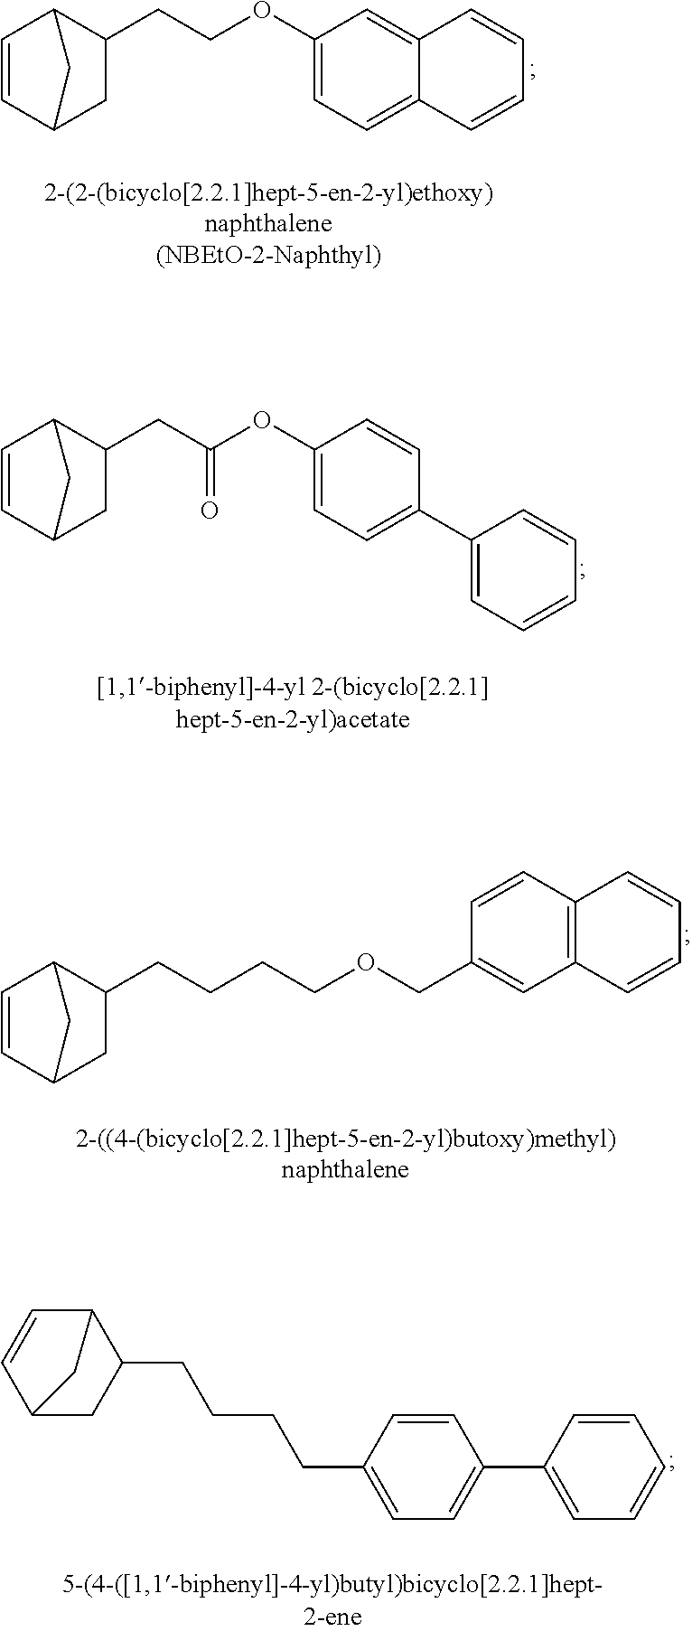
C1=CC2CC(CCOC3=CC=C4C(=C3)C=CC=C4)C1C2.C1=CC2CC(CC(OC3=CC=C(C4=CC=CC=C4)C=C3)=O)C1C2.C1(CCCCOCC2=CC3=C(C=C2)C=CC=C3)C2C=CC(C1)C2.C1=CC2CC(CCCCC3=CC=C(C4=CC=CC=C4)C=C3)C1C2
